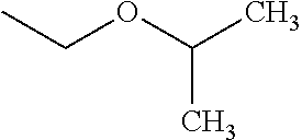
C(C)(OCC)C
